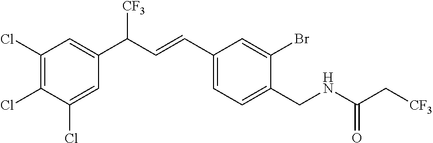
C1(Cl)=CC(C(C=CC2=CC=C(CNC(C[CF3])=O)C(Br)=C2)[CF3])=CC(Cl)=C1Cl
